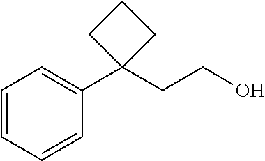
C1=CC=CC(C2(CCO)CCC2)=C1
